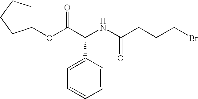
C1(OC(C(NC(CCCBr)=O)C2=CC=CC=C2)=O)CCCC1
